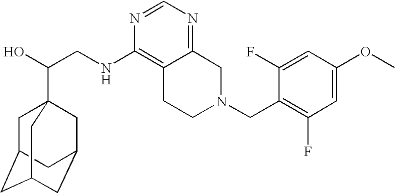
C(CNC1=C2C(=NC=N1)CN(CC1=C(F)C=C(OC)C=C1F)CC2)(O)C12CC3CC(CC(C1)C3)C2
